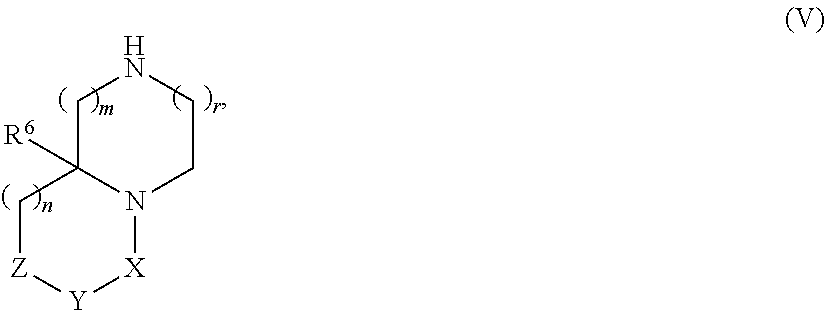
N1CC2([R6])N(CC1)[X][Y][Z]C2
